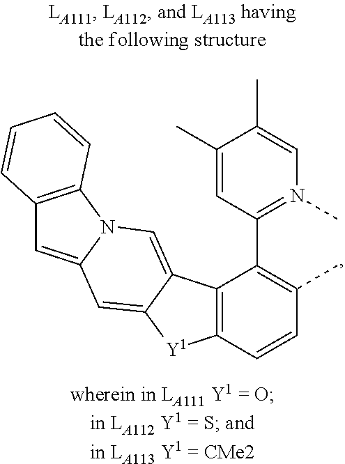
[Y1]1C2=CC3=CC4=C(N3C=C2C2=C1C=CC(C)=C2C1=N(C)C=C(C)C(C)=C1)C=CC=C4
